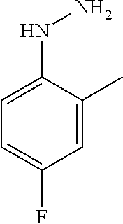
C1=C(NN)C(C)=CC(F)=C1
